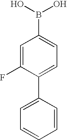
C1=C(B(O)O)C=C(F)C(C2=CC=CC=C2)=C1
